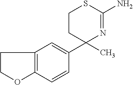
C12=C(C=CC(C3(C)N=C(N)SCC3)=C1)OCC2
